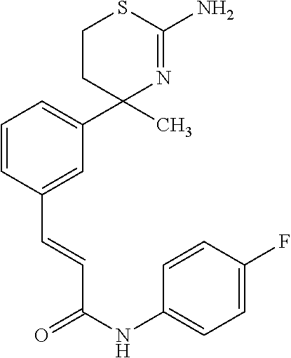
C1=CC(C=CC(NC2=CC=C(F)C=C2)=O)=CC(C2(C)N=C(N)SCC2)=C1
